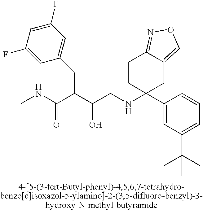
OC(C(C(NC)=O)CC1=CC(F)=CC(F)=C1)CNC1(C2=CC(C(C)(C)C)=CC=C2)CC2=CON=C2CC1
